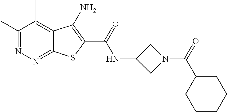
C1(C)=NN=C2C(=C1C)C(N)=C(C(=O)NC1CN(C(C3CCCCC3)=O)C1)S2
